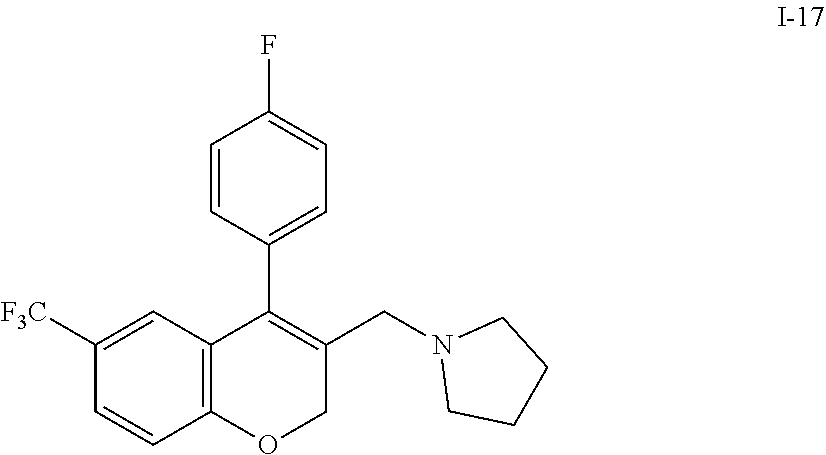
C1=CC(C2=C(CN3CCCC3)COC3=C2C=C([F3C])C=C3)=CC=C1F
